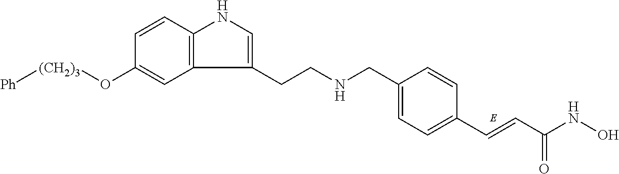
C1=C(CNCCC2=CNC3=C2C=C(O[(CH2)3][Ph])C=C3)C=CC(C=CC(NO)=O)=C1
